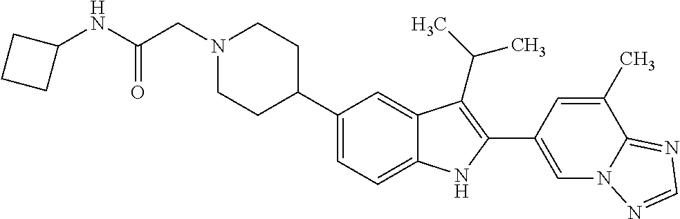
C1(C2CCN(CC(NC3CCC3)=O)CC2)=CC=C2C(=C1)C(C(C)C)=C(C1=CN3C(=NC=N3)C(C)=C1)N2
